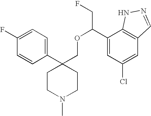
C1(C2(COC(C3=CC(Cl)=CC4=C3NN=C4)CF)CCN(C)CC2)=CC=C(F)C=C1
